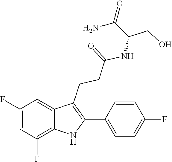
C1=C(F)C=C2C(CCC(=O)NC(CO)C(N)=O)=C(C3=CC=C(F)C=C3)NC2=C1F
